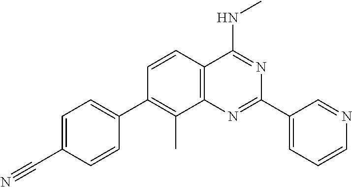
C1(C2=CC=C(C#N)C=C2)=C(C)C2=C(C=C1)C(NC)=NC(C1=CC=CN=C1)=N2
